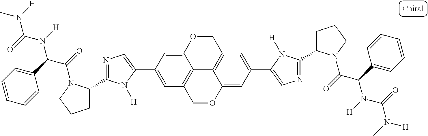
C12=C3COC4=CC(C5=CN=C(C6CCCN6C(=O)C(C6=CC=CC=C6)N([H])C(=O)N(C)[H])N5[H])=CC(=C14)COC2=CC(C1=CN=C(C2CCCN2C(=O)C(C2=CC=CC=C2)N([H])C(=O)N([H])C)N1[H])=C3
